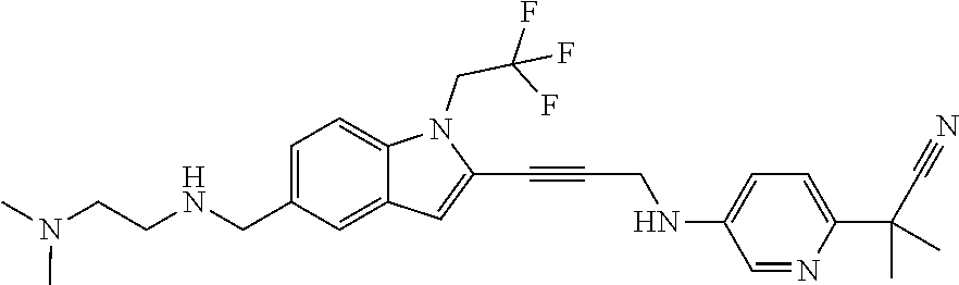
C(N1C2=CC=C(CNCCN(C)C)C=C2C=C1C#CCNC1=CC=C(C(C)(C)C#N)N=C1)C(F)(F)F
